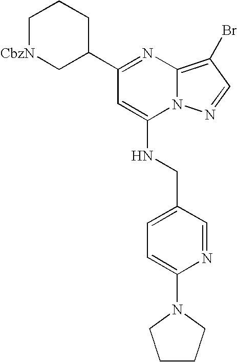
C1(C2=NC3=C(Br)C=NN3C(NCC3=CC=C(N4CCCC4)N=C3)=C2)C[CbzN]CCC1
